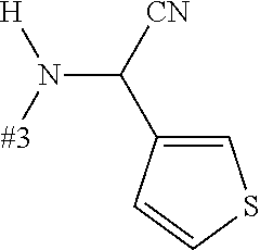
C1(C([CN])N([#3])[H])=CSC=C1
